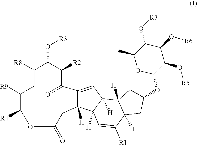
C1([R8])CC([R9])C([R4])OC(=O)CC2([H])C(=CC3([H])C2([H])C=C([R1])C2([H])C3([H])CC(OC3C(O[R5])C(O[R6])C(O[R7])C(C)O3)C2)C(=O)C([R2])C1O[R3]
